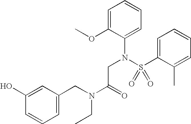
C1=C(N(S(C2=CC=CC=C2C)(=O)=O)CC(N(CC)CC2=CC=CC(O)=C2)=O)C(OC)=CC=C1
